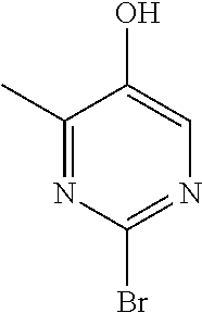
C1(C)=NC(Br)=NC=C1O
